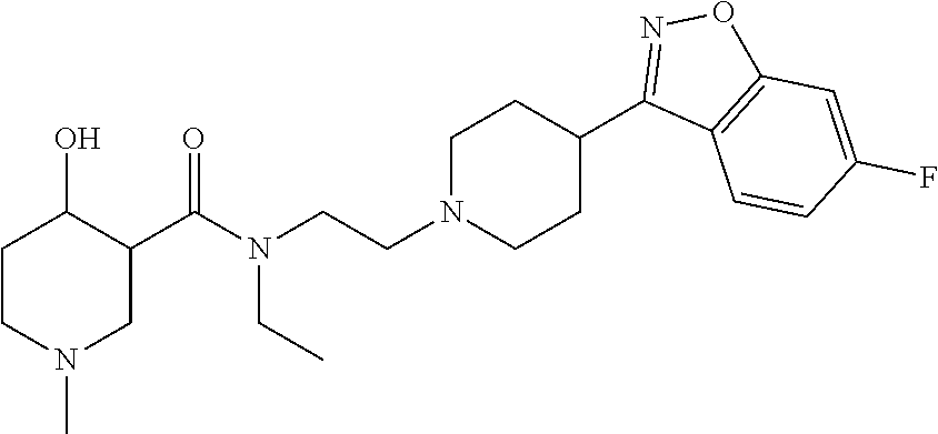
CN1CC(C(N(CC)CCN2CCC(C3=NOC4=C3C=CC(F)=C4)CC2)=O)C(O)CC1
